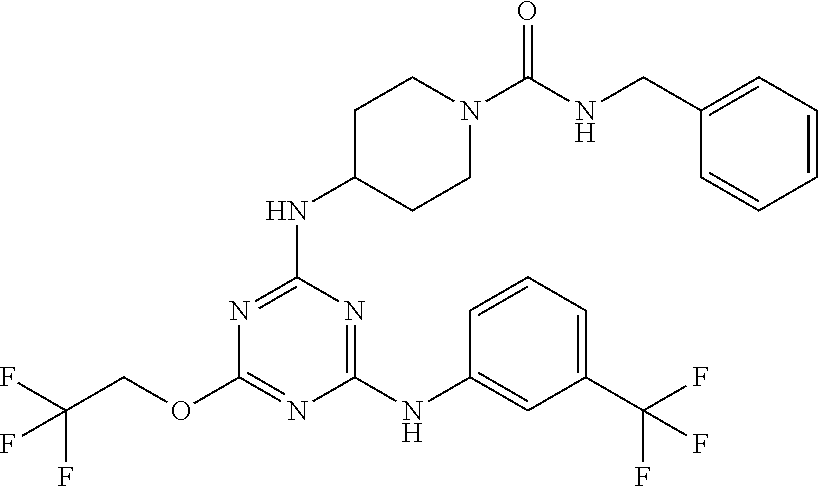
C1C(NC2=NC(OCC(F)(F)F)=NC(NC3=CC(C(F)(F)F)=CC=C3)=N2)CCN(C(NCC2=CC=CC=C2)=O)C1
